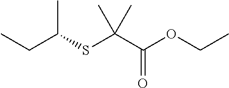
CCC(SC(C(OCC)=O)(C)C)C
